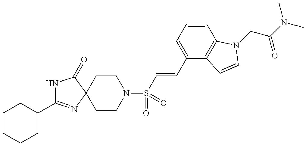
C1(C2=NC3(C(=O)N2)CCN(S(=O)(=O)C=CC2=CC=CC4=C2C=CN4CC(N(C)C)=O)CC3)CCCCC1
